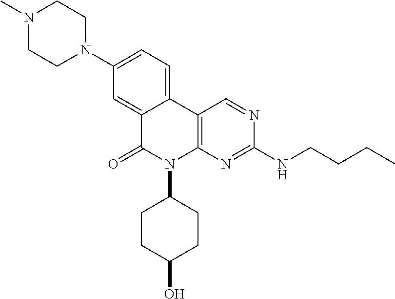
C1(N2CCN(C)CC2)=CC=C2C(=C1)C(=O)N(C1CCC(O)CC1)C1=C2C=NC(NCCCC)=N1
